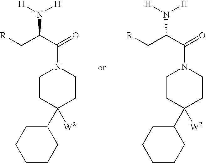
[H]N([H])C(C(=O)N1CCC(C2CCCCC2)([W2])CC1)C[R].[H]N([H])C(C(=O)N1CCC(C2CCCCC2)([W2])CC1)C[R]
